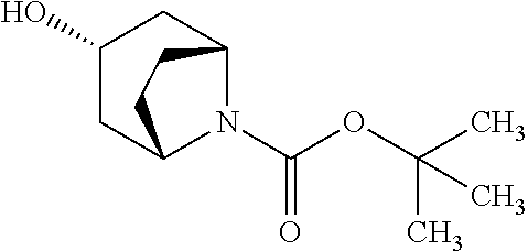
C1(O)CC2N(C(OC(C)(C)C)=O)C(C1)CC2
